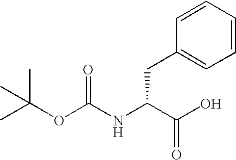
O(C(C)(C)C)C(=O)NC(C(=O)O)CC1=CC=CC=C1
